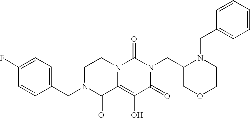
C1(CN2C(=O)C3=C(O)C(=O)N(CC4COCCN4CC4=CC=CC=C4)C(=O)N3CC2)=CC=C(F)C=C1
